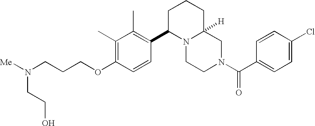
C(CCOC1=C(C)C(C)=C(C2N3C([H])(CCC2)CN(C(C2=CC=C(Cl)C=C2)=O)CC3)C=C1)N(CCO)[Me]
